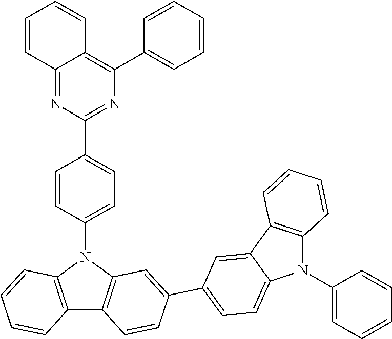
C12=NC(C3=CC=C(N4C5=C(C6=C4C=C(C4=CC=C7N(C8=CC=CC=C8)C8=C(C7=C4)C=CC=C8)C=C6)C=CC=C5)C=C3)=NC(C3=CC=CC=C3)=C1C=CC=C2
